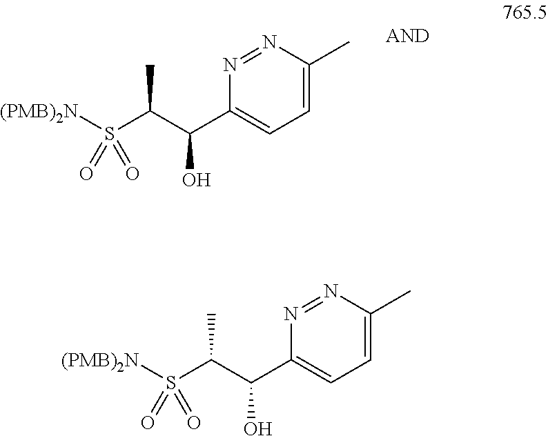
N1=NC(C)=CC=C1C(C(S([(PMB)2N])(=O)=O)C)O.N1=NC(C)=CC=C1C(C(S([(PMB)2N])(=O)=O)C)O
